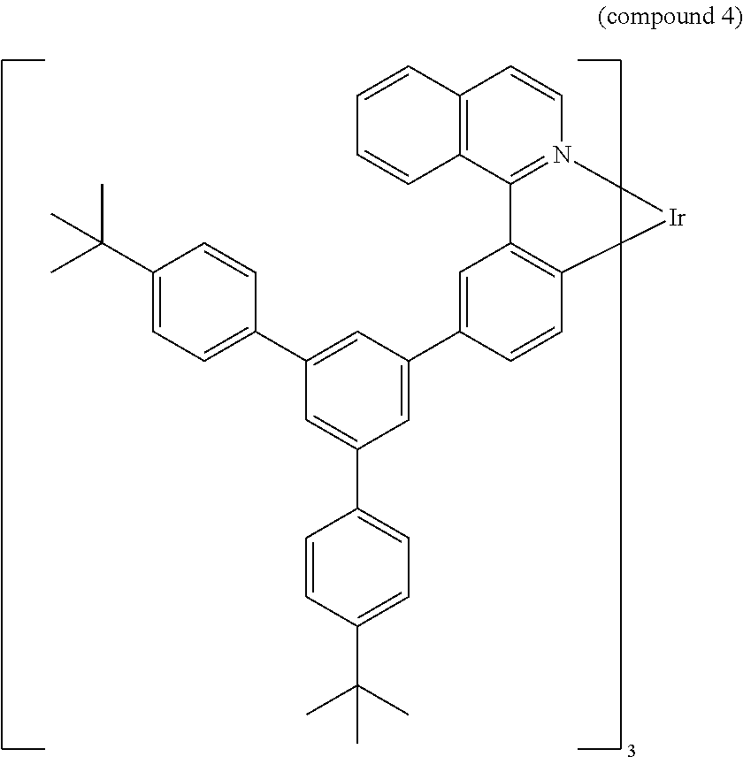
C1(C(C)(C)C)=CC=C(C2=CC(C3=CC4=C(C=C3)[Ir]N3=C4C4=C(C=C3)C=CC=C4)=CC(C3=CC=C(C(C)(C)C)C=C3)=C2)C=C1
